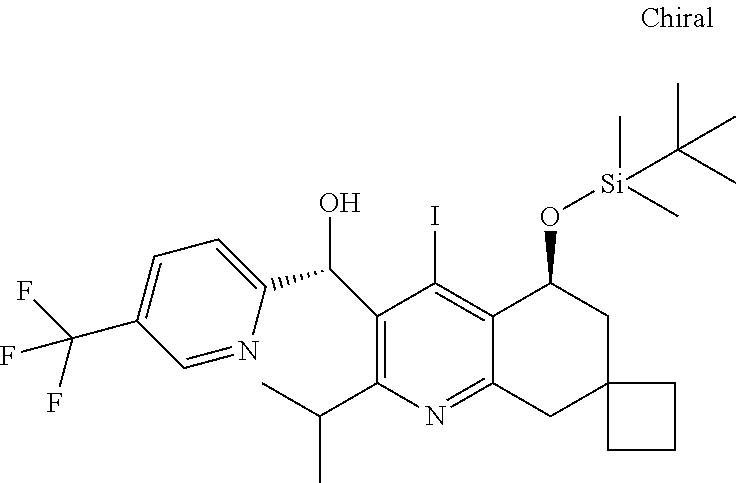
C1=NC(C(C2=C(C(C)C)N=C3C(=C2I)C(O[Si](C)(C)C(C)(C)C)CC2(C3)CCC2)O)=CC=C1C(F)(F)F
